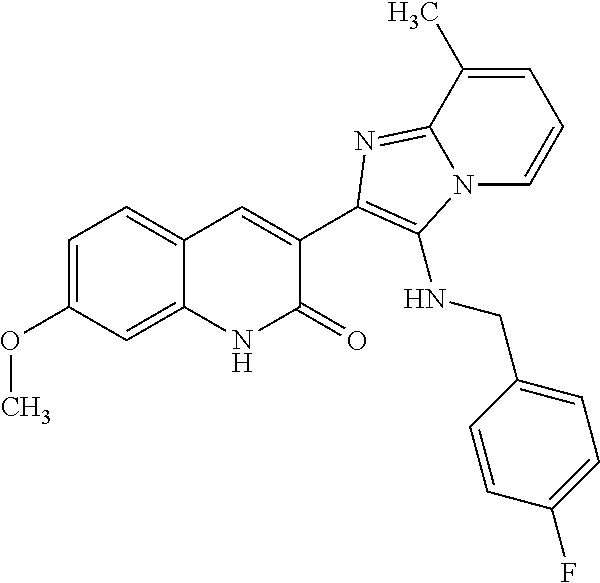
C1=C(C)C2=NC(C3=CC4=CC=C(OC)C=C4NC3=O)=C(NCC3=CC=C(F)C=C3)N2C=C1
